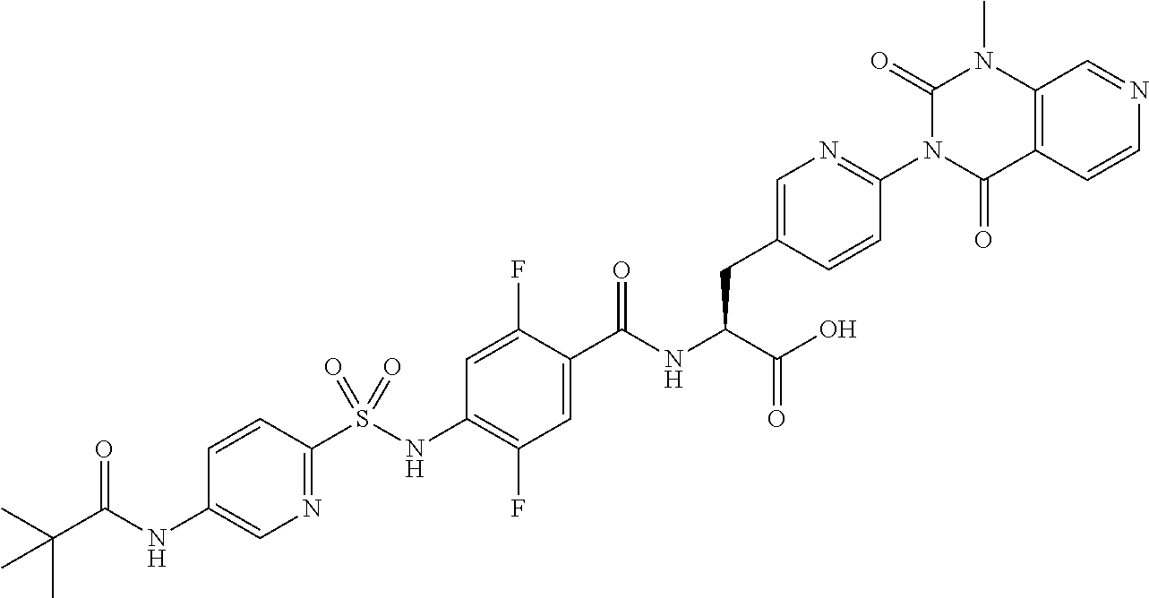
N1=C(S(NC2=C(F)C=C(C(NC(C(O)=O)CC3=CN=C(N4C(=O)C5=C(N(C)C4=O)C=NC=C5)C=C3)=O)C(F)=C2)(=O)=O)C=CC(NC(C(C)(C)C)=O)=C1
